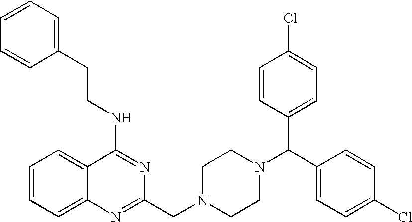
C1=CC=C2C(=C1)C(NCCC1=CC=CC=C1)=NC(CN1CCN(C(C3=CC=C(Cl)C=C3)C3=CC=C(Cl)C=C3)CC1)=N2
